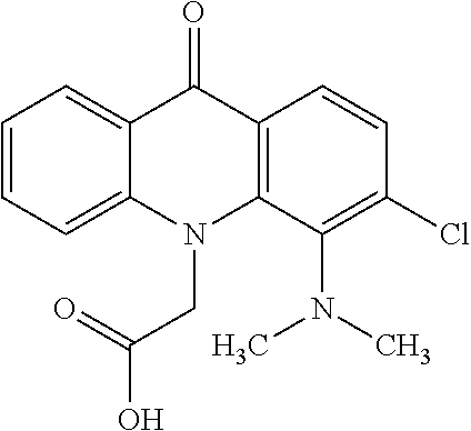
C12=CC=CC=C1N(CC(O)=O)C1=C(C2=O)C=CC(Cl)=C1N(C)C
